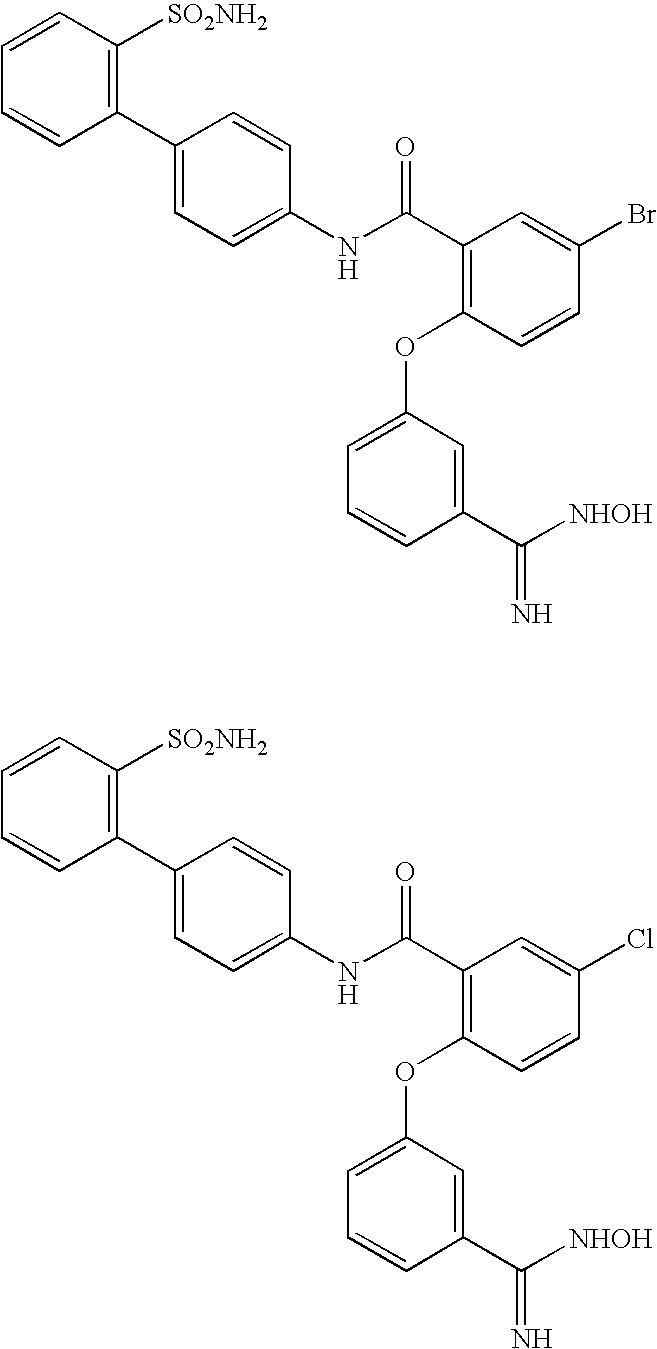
C1=CC([SO2NH2])=C(C2=CC=C(NC(C3=C(OC4=CC=CC(C([NHOH])=N)=C4)C=CC(Br)=C3)=O)C=C2)C=C1.C1=CC([SO2NH2])=C(C2=CC=C(NC(C3=C(OC4=CC=CC(C([NHOH])=N)=C4)C=CC(Cl)=C3)=O)C=C2)C=C1
